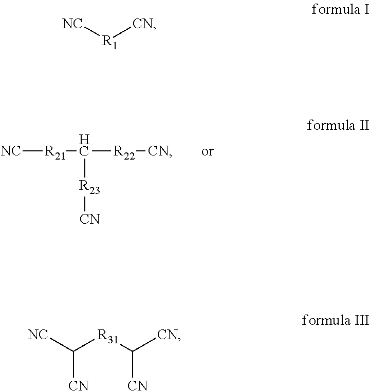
[NC][R21]C([R22][CN])[R23][CN].[NC][R1][CN].[NC]C([R31]C([CN])[CN])[CN]
